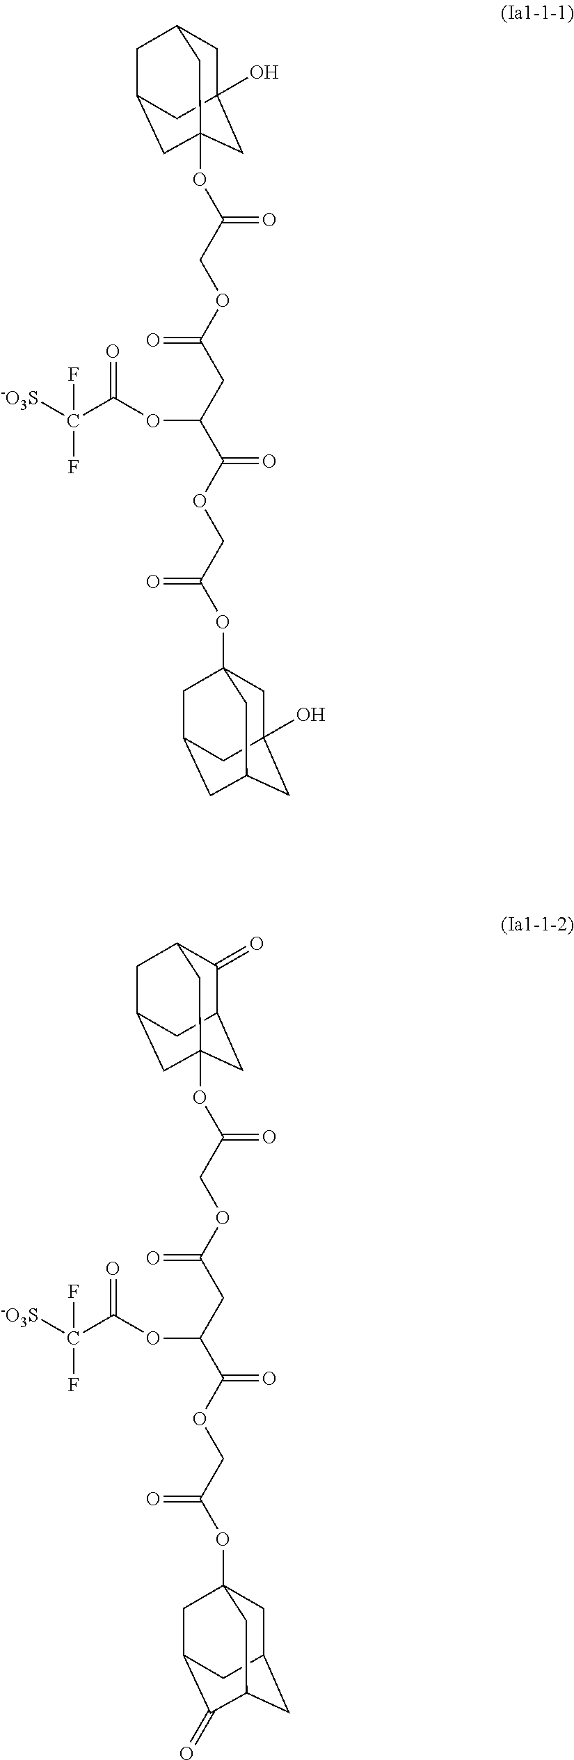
C1C2(O)CC3(OC(COC(CC(C(OCC(OC45CC6(O)CC(CC(C4)C6)C5)=O)=O)OC(C([-O3S])(F)F)=O)=O)=O)CC(CC1C3)C2.C1(=O)C2CC3(OC(COC(CC(C(OCC(OC45CC6CC(C(=O)C(C4)C6)C5)=O)=O)OC(C([-O3S])(F)F)=O)=O)=O)CC(CC1C3)C2
